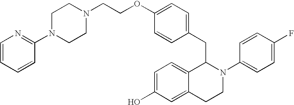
O(C1=CC=C(CC2C3=CC=C(O)C=C3CCN2C2=CC=C(F)C=C2)C=C1)CCN1CCN(C2=NC=CC=C2)CC1
